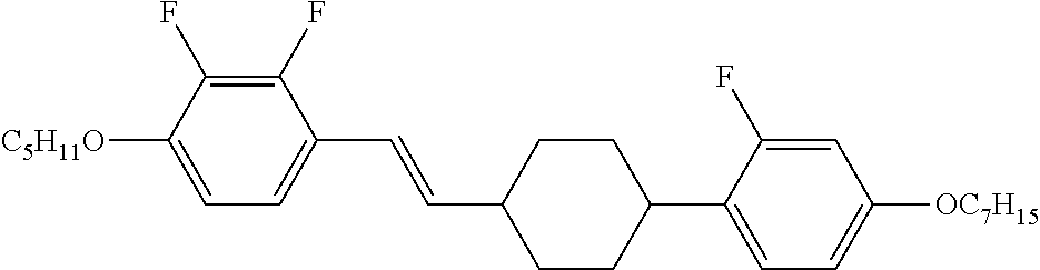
C1(F)=C(F)C([C5H11O])=CC=C1C=CC1CCC(C2=CC=C([OC7H15])C=C2F)CC1
